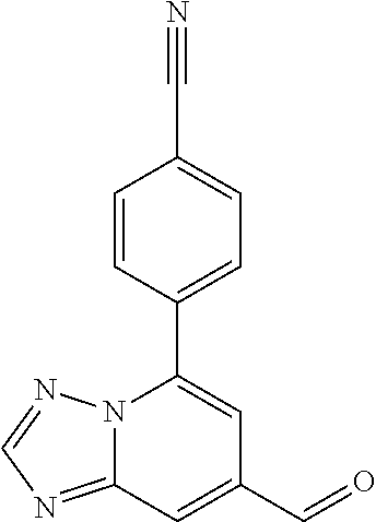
C1=CC(C2=CC(C=O)=CC3=NC=NN23)=CC=C1C#N
